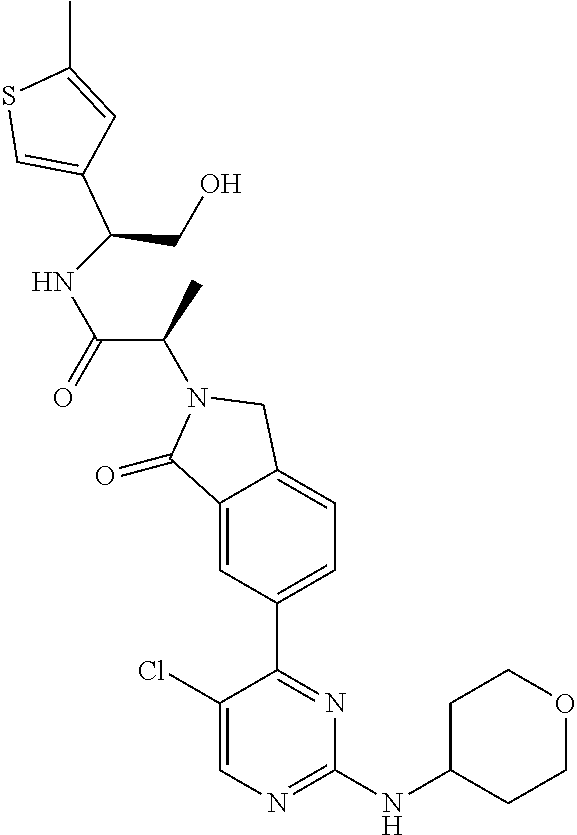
C1(=O)C2=CC(C3=NC(NC4CCOCC4)=NC=C3Cl)=CC=C2CN1C(C(NC(C1=CSC(C)=C1)CO)=O)C
